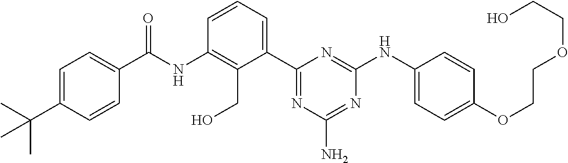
C(NC1=C(CO)C(C2=NC(N)=NC(NC3=CC=C(OCCOCCO)C=C3)=N2)=CC=C1)(=O)C1=CC=C(C(C)(C)C)C=C1
